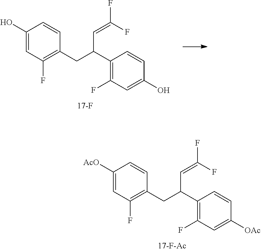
C1([AcO])=CC(F)=C(CC(C2=C(F)C=C([OAc])C=C2)C=C(F)F)C=C1.C1(O)=CC(F)=C(CC(C2=C(F)C=C(O)C=C2)C=C(F)F)C=C1
